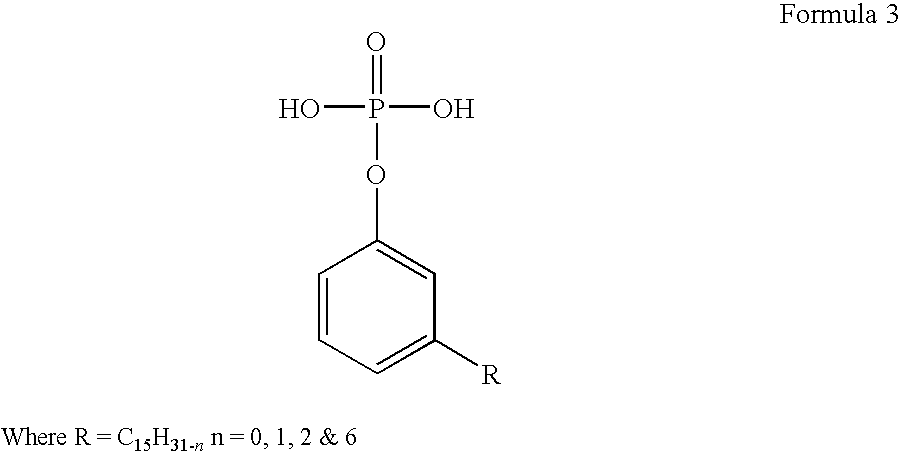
C1=CC=C([R])C=C1OP(=O)(O)O
